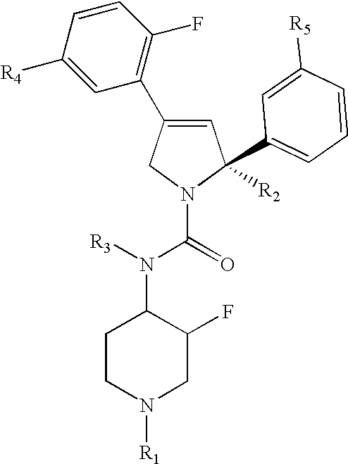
C1=C(C2=C(F)C=CC([R4])=C2)CN(C(=O)N([R3])C2CCN([R1])CC2F)C1([R2])C1=CC=CC([R5])=C1
